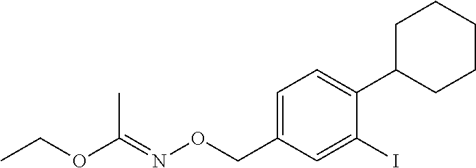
C(C)(OCC)=NOCC1=CC=C(C2CCCCC2)C(I)=C1
